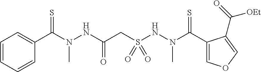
C1=CC=CC(C(N(C)NC(=O)CS(NN(C)C(=S)C2=COC=C2C(=O)[OEt])(=O)=O)=S)=C1
